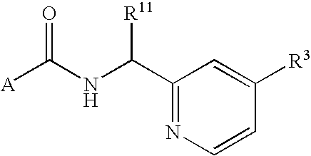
[A]C(NC(C1=NC=CC([R3])=C1)[R11])=O
